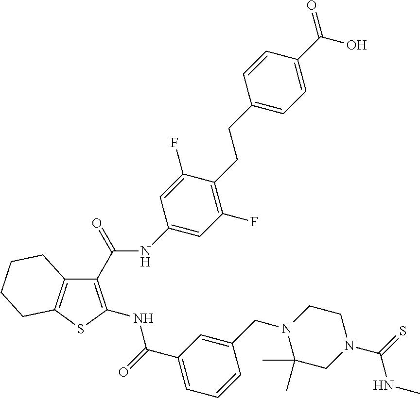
C1(C(=O)NC2=CC(F)=C(CCC3=CC=C(C(O)=O)C=C3)C(F)=C2)=C(NC(C2=CC=CC(CN3C(C)(C)CN(C(NC)=S)CC3)=C2)=O)SC2=C1CCCC2
